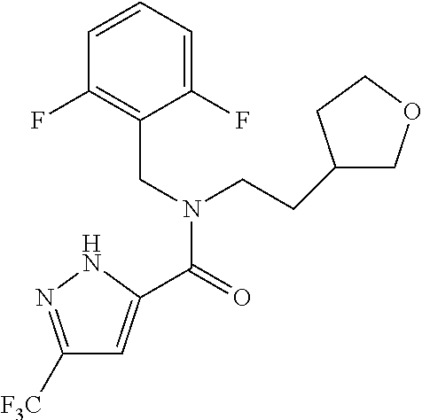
C1([F3C])=NNC(C(=O)N(CC2=C(F)C=CC=C2F)CCC2COCC2)=C1
